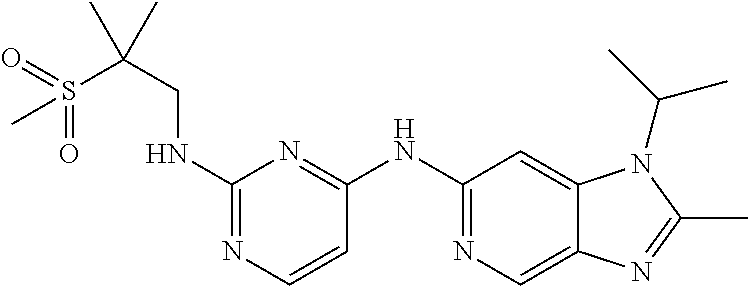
N(CC(S(=O)(=O)C)(C)C)C1=NC=CC(NC2=NC=C3C(=C2)N(C(C)C)C(C)=N3)=N1
